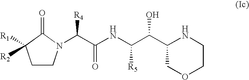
O=C1C([R1])([R2])CCN1C(C(NC(C(O)C1COCCN1)[R5])=O)[R4]
